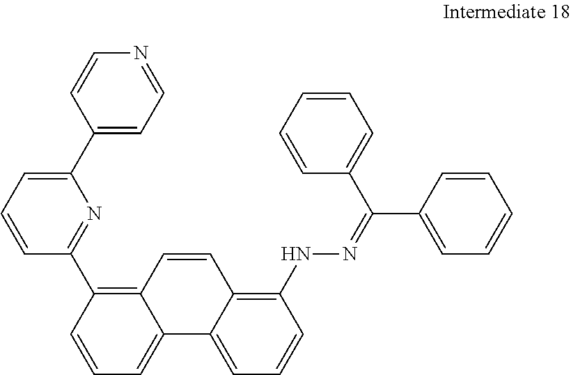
C1(C2=CC=CC(C3=C4C(=CC=C3)C3=CC=CC(NN=C(C5=CC=CC=C5)C5=CC=CC=C5)=C3C=C4)=N2)=CC=NC=C1
